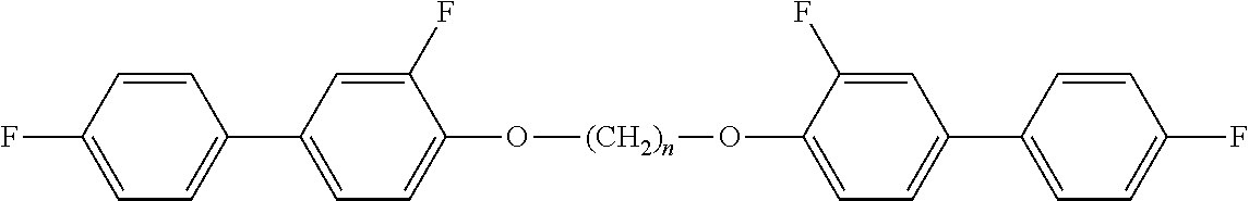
C1=C(F)C=CC(C2=CC=C(O[(CH2)n]OC3=CC=C(C4=CC=C(F)C=C4)C=C3F)C(F)=C2)=C1
